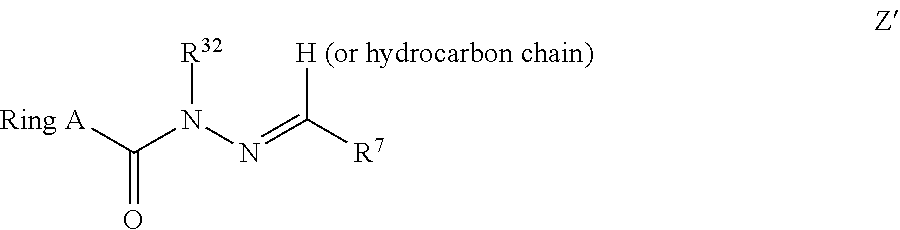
[Ring A]C(N(N=C([R7])[H (or hydrocarbon chain)])[R32])=O
